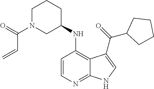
C1=CC(NC2CCCN(C(=O)C=C)C2)=C2C(=N1)NC=C2C(=O)C1CCCC1
